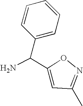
C1(C(C2=CC(C)=NO2)N)=CC=CC=C1
